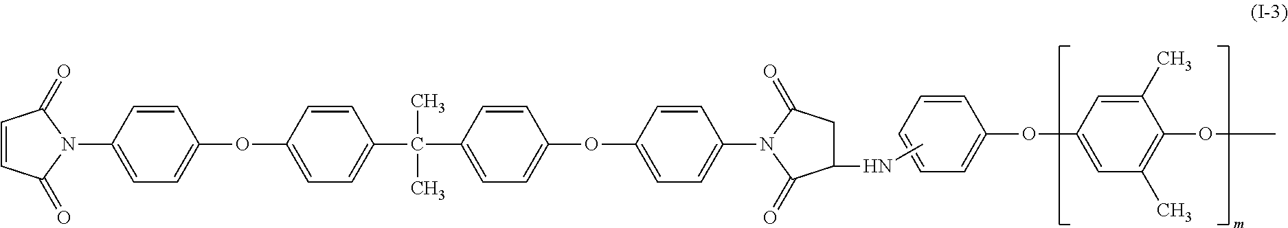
C1=C(OC2=CC(C)=C(OC)C(C)=C2)C=CC=C1.CNC1CC(=O)N(C2=CC=C(OC3=CC=C(C(C)(C)C4=CC=C(OC5=CC=C(N6C(=O)C=CC6=O)C=C5)C=C4)C=C3)C=C2)C1=O
